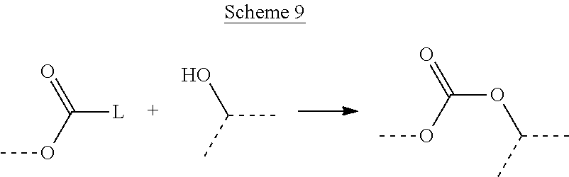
COC(=O)[L].OC(C)C.CC(C)OC(=O)OC
